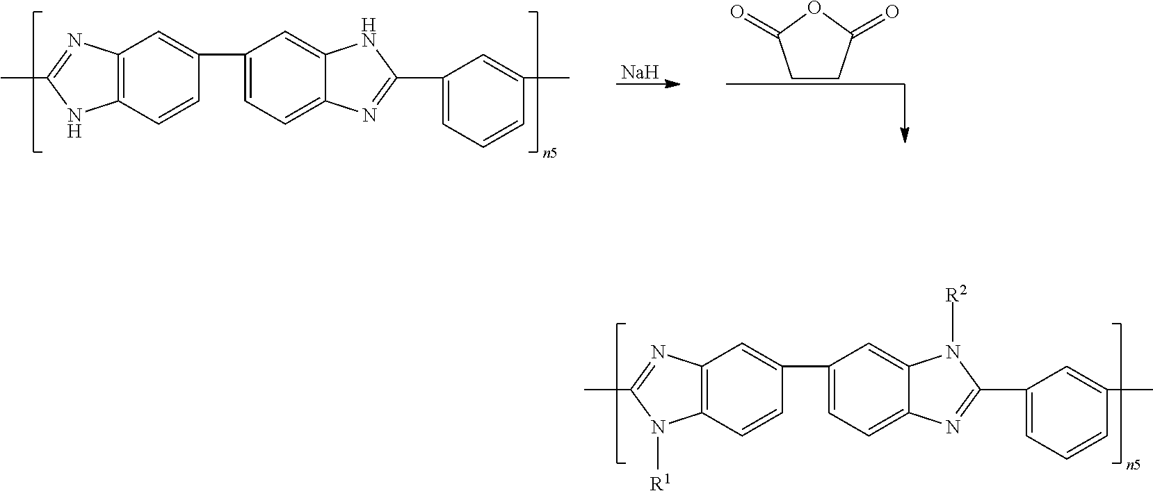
C1CC(=O)OC1=O.[Na].C12=C(C=CC(C3=CC=C4C(=C3)NC(C3=CC=CC(C)=C3)=N4)=C1)NC(C)=N2.C12=C(C=CC(C3=CC=C4C(=C3)N([R2])C(C3=CC=CC(C)=C3)=N4)=C1)N([R1])C(C)=N2
